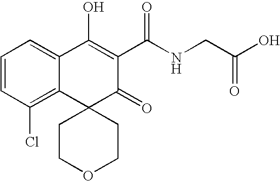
C1=CC(Cl)=C2C(=C1)C(O)=C(C(NCC(O)=O)=O)C(=O)C21CCOCC1
